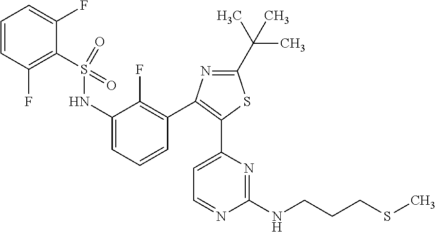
C1(C(C)(C)C)=NC(C2=C(F)C(NS(C3=C(F)C=CC=C3F)(=O)=O)=CC=C2)=C(C2=CC=NC(NCCCSC)=N2)S1
